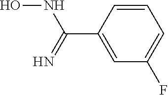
C1(C(=N)NO)=CC(F)=CC=C1
